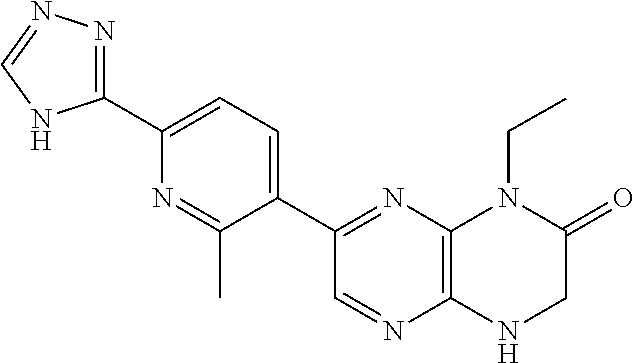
C1(C2=CC=C(C3=NC4=C(N=C3)NCC(=O)N4CC)C(C)=N2)=NN=CN1
